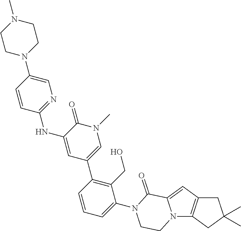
C1C2=C(CC1(C)C)N1C(=C2)C(=O)N(C2=CC=CC(C3=CN(C)C(=O)C(NC4=NC=C(N5CCN(C)CC5)C=C4)=C3)=C2CO)CC1
